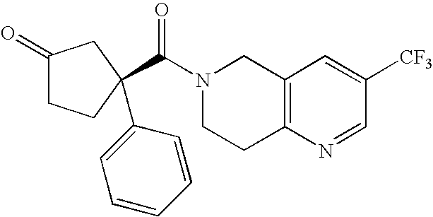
N1(C(=O)C2(C3=CC=CC=C3)CCC(=O)C2)CCC2=C(C1)C=C([CF3])C=N2
